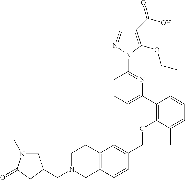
C1(C(O)=O)=C(OCC)N(C2=NC(C3=C(OCC4=CC5=C(C=C4)CN(CC4CN(C)C(=O)C4)CC5)C(C)=CC=C3)=CC=C2)N=C1
